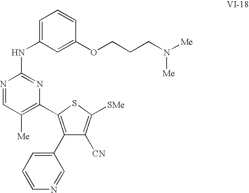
C1(C2=CC=CN=C2)=C(C2=C([Me])C=NC(NC3=CC=CC(OCCCN([Me])[Me])=C3)=N2)SC([SMe])=C1[CN]
